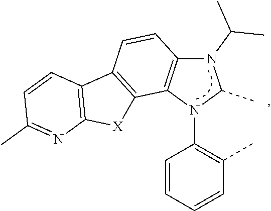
C1=CC=CC(C)=C1N1C(C)N(C(C)C)C2=C1C1=C(C=C2)C2=C([X]1)N=C(C)C=C2
